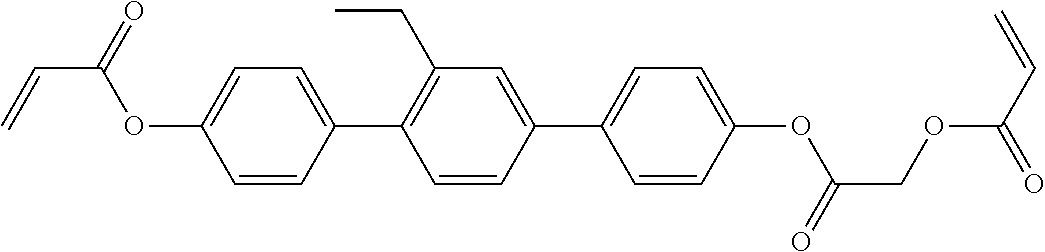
C1=CC(C2=C(CC)C=C(C3=CC=C(OC(=O)COC(=O)C=C)C=C3)C=C2)=CC=C1OC(=O)C=C
